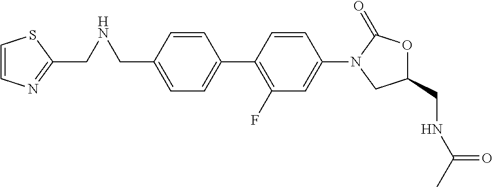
C1(CNCC2=NC=CS2)=CC=C(C2=C(F)C=C(N3C(=O)OC(CNC(C)=O)C3)C=C2)C=C1
